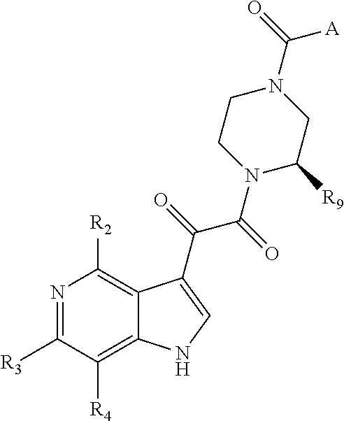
N1=C([R3])C([R4])=C2C(=C1[R2])C(C(=O)C(=O)N1C([R9])CN(C(=O)[A])CC1)=CN2
